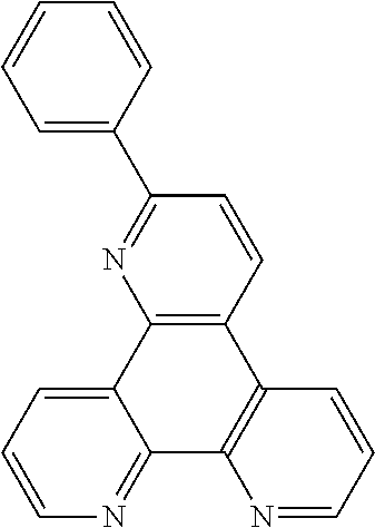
C1=CC=C2C(=N1)C1=C(C3=C2N=C(C2=CC=CC=C2)C=C3)C=CC=N1
